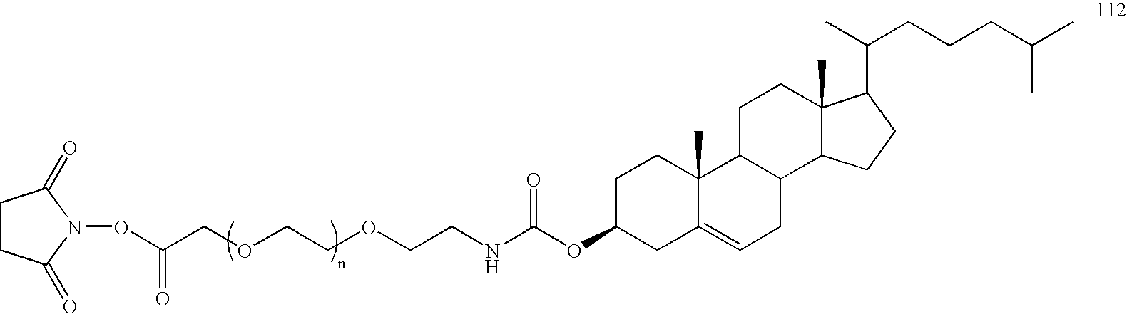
C1C(OC(NCCOCCOCC(=O)ON2C(=O)CCC2=O)=O)CC2=CCC3C(C2(C)C1)CCC1(C)C3CCC1C(C)CCCC(C)C
